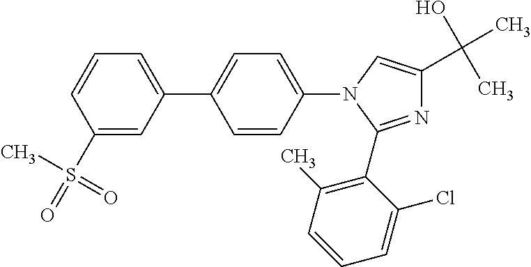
C1=C(C2=CC=C(N3C=C(C(O)(C)C)N=C3C3=C(C)C=CC=C3Cl)C=C2)C=C(S(C)(=O)=O)C=C1
